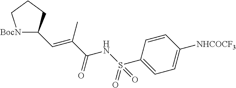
[BocN]1C(C=C(C(NS(=O)(C2=CC=C([NHCOCF3])C=C2)=O)=O)C)CCC1
